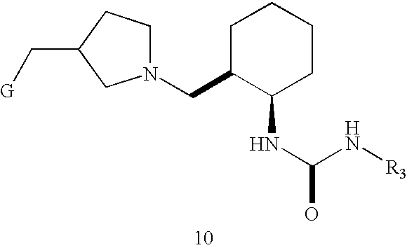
C(C1C(NC(N[R3])O)CCCC1)N1CCC(C[G])C1
